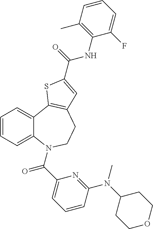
C1=CC=C2C(=C1)C1=C(CCN2C(C2=CC=CC(N(C3CCOCC3)C)=N2)=O)C=C(C(NC2=C(C)C=CC=C2F)=O)S1
